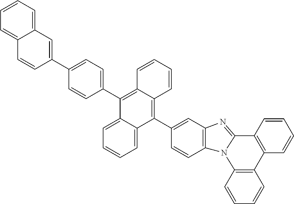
C1=CC2=C(C=C1)N1C(=NC3=C1C=CC(C1=C4C(=C(C5=CC=C(C6=CC7=CC=CC=C7C=C6)C=C5)C5=CC=CC=C15)C=CC=C4)=C3)C1=C2C=CC=C1
